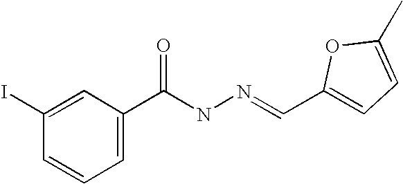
C1(I)=CC(C(NN=CC2=CC=C(C)O2)=O)=CC=C1
